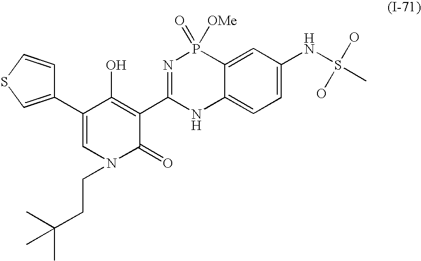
C1(C2=CSC=C2)=CN(CCC(C)(C)C)C(=O)C(C2=NP(=O)([OMe])C3=CC(NS(C)(O)O)=CC=C3N2)=C1O
